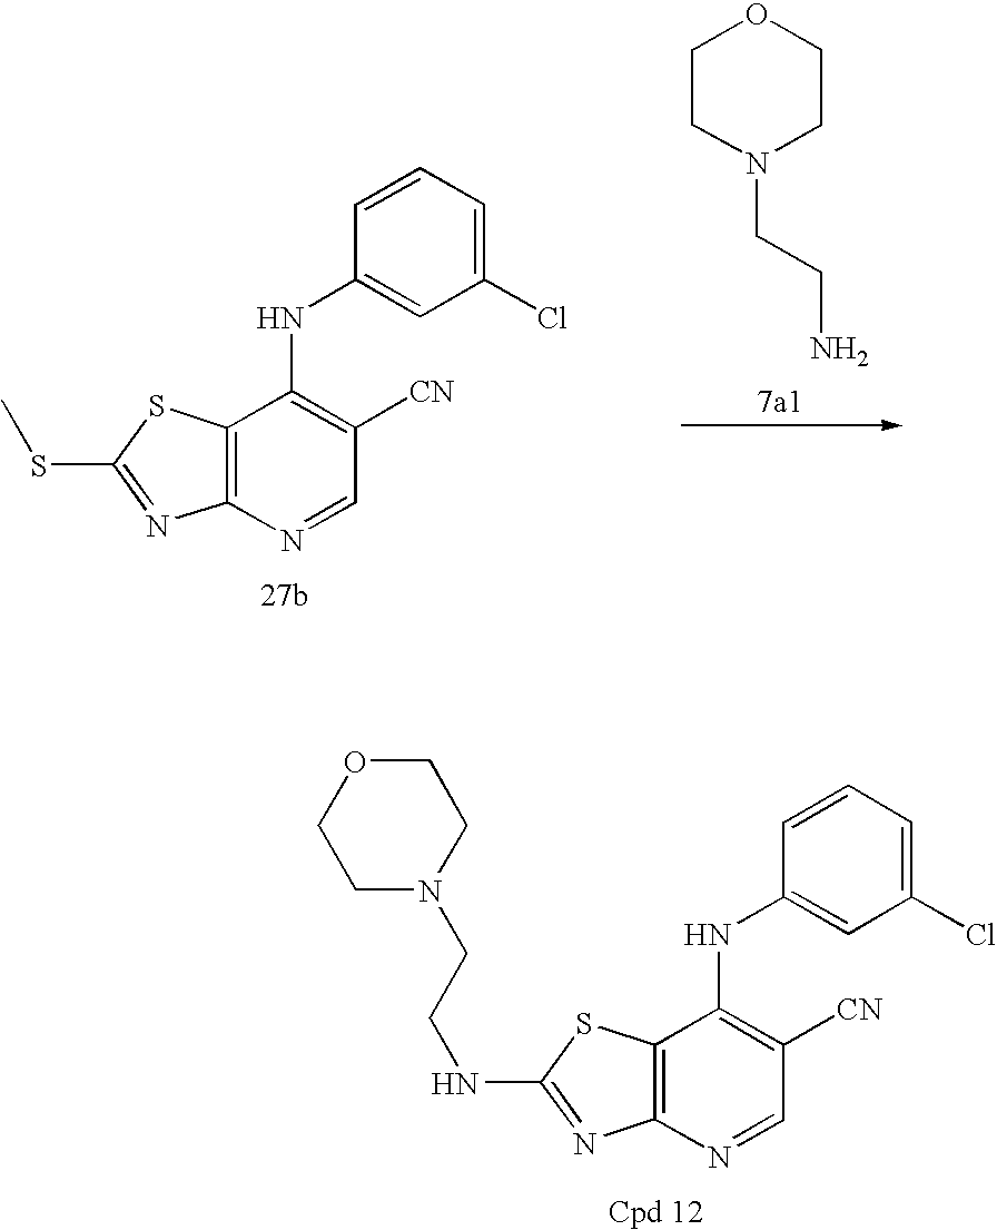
C12=C(N=CC([CN])=C1NC1=CC(Cl)=CC=C1)N=C(SC)S2.C1CN(CCN)CCO1.C12=C(N=CC([CN])=C1NC1=CC(Cl)=CC=C1)N=C(NCCN1CCOCC1)S2
